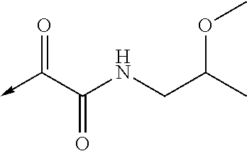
O=C(C(=O)NCC(C)OC)->C
